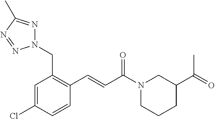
C1(C=CC(N2CCCC(C(=O)C)C2)=O)=C(CN2N=C(C)N=N2)C=C(Cl)C=C1
